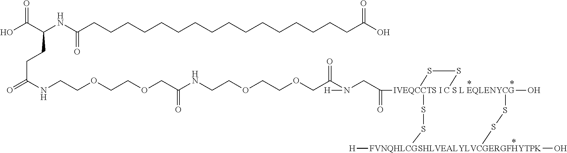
O(CCOCCNC(COCCOCCNC(=O)CCC(C(O)=O)NC(CCCCCCCCCCCCCCCCC(O)=O)=O)=O)CC(N([H])CC([IVEQCCTS I C S L EQLENYCG]12(O)(SS[FVNQHLCGSHLVEALYLVCGERGFHYTPK]([H])(O)SS1)SS2)=O)=O
